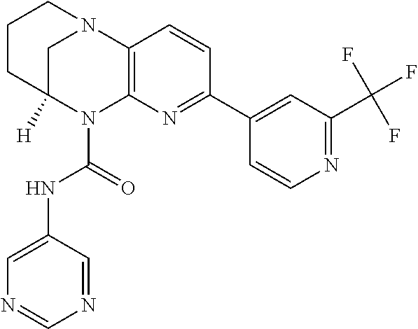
C1CC2([H])CN(C1)C1=C(N2C(=O)NC2=CN=CN=C2)N=C(C2=CC(C(F)(F)F)=NC=C2)C=C1
